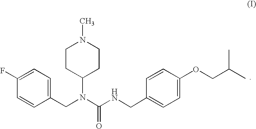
C1=CC(CN(C(=O)NCC2=CC=C(OCC(C)C)C=C2)C2CCN(C)CC2)=CC=C1F
